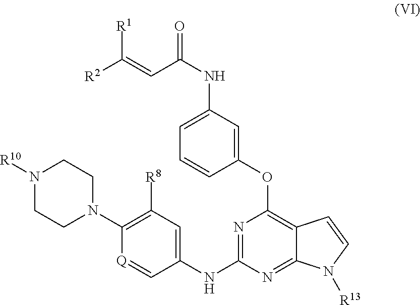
[R2]C(=CC(NC1=CC=CC(OC2=C3C(=NC(NC4=CC([R8])=C(N5CCN([R10])CC5)[Q]=C4)=N2)N([R13])C=C3)=C1)=O)[R1]
